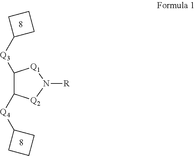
[Q2]1N([R])[Q1]C([Q3]C2CCC2)C1[Q4]C1CCC1
